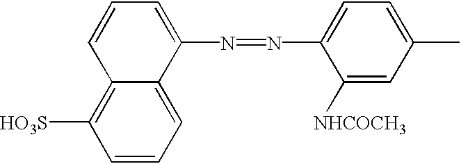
C1=CC=C(N=NC2=CC=C(C)C=C2[NHCOCH3])C2=CC=CC([HO3S])=C12
